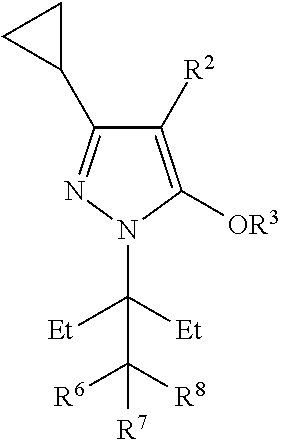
C1([R2])=C([OR3])N(C([Et])([Et])C([R8])([R6])[R7])N=C1C1CC1
